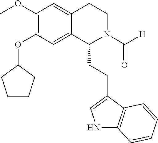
O(C1=C(OC)C=C2C(=C1)C(CCC1=CNC3=C1C=CC=C3)N(C([H])=O)CC2)C1CCCC1
